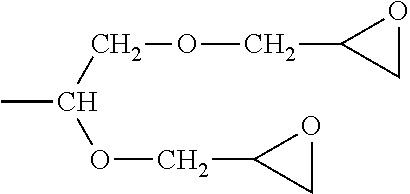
CC(COCC1CO1)OCC1CO1
